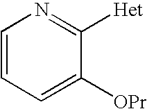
C1=CC=C([OPr])C([Het])=N1
